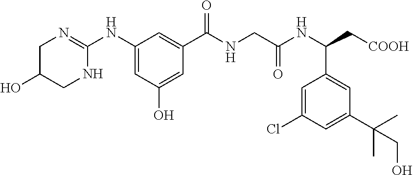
C1C(O)CNC(NC2=CC(O)=CC(C(NCC(=O)NC(C3=CC(C(C)(C)CO)=CC(Cl)=C3)C[COOH])=O)=C2)=N1
